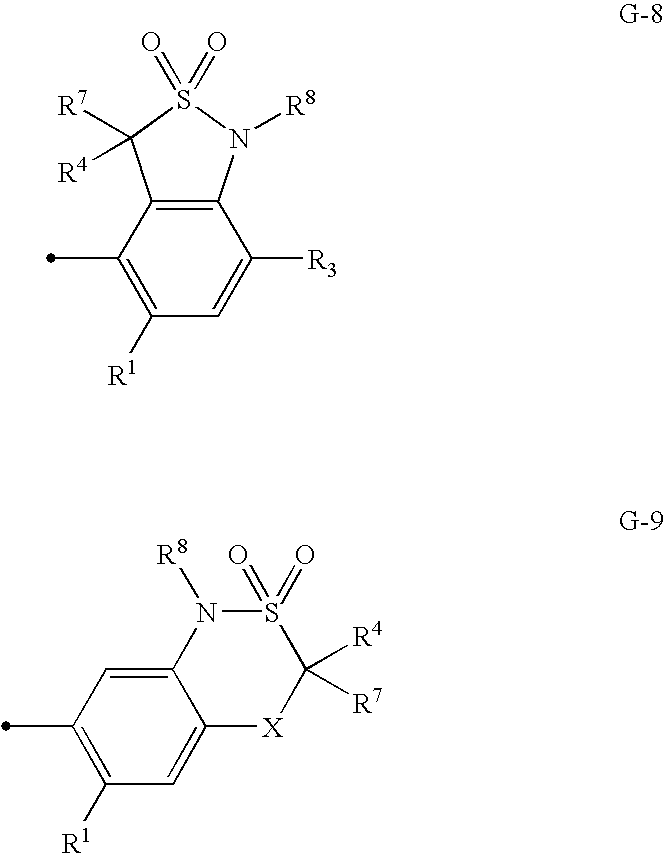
C12=C(C(C)=C([R1])C=C1[R3])C([R7])([R4])S(=O)(=O)N2[R8].C12=CC(C)=C([R1])C=C1[X]C([R4])([R7])S(=O)(=O)N2[R8]
